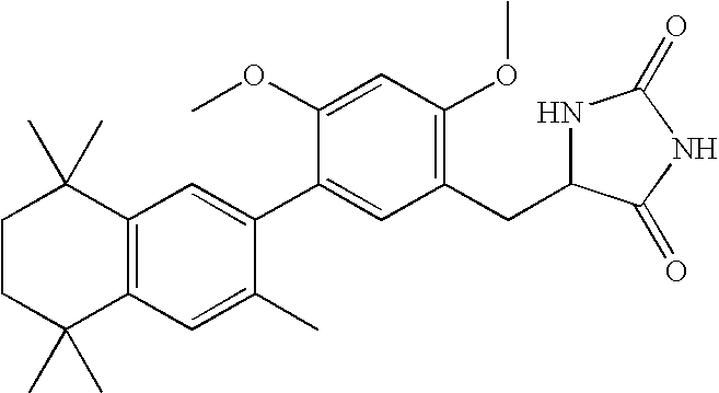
C1CC(C)(C)C2=C(C1(C)C)C=C(C1=CC(CC3NC(=O)NC3=O)=C(OC)C=C1OC)C(C)=C2
